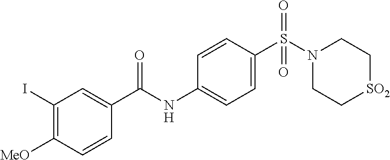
C1=CC(S(N2CC[SO2]CC2)(=O)=O)=CC=C1NC(=O)C1=CC(I)=C([MeO])C=C1
